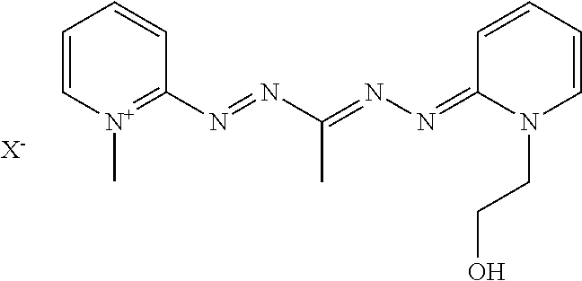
[X-].C1(N=NC(=NN=C2N(CCO)C=CC=C2)C)=[N+](C)C=CC=C1
